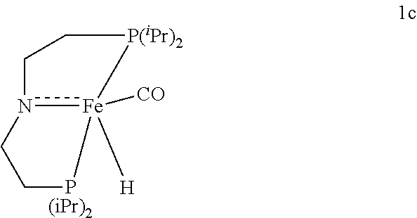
C1[P(iPr)2][Fe]2([H])([CO])n(C1)CCP2.[(iPr)2]
